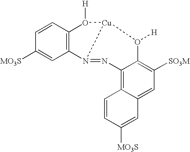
C1=CC2=C(C=C1[MO3S])N1=NC3=C4C(=CC([SO3M])=C3O([H])[Cu]1O2[H])C=C([MO3S])C=C4
